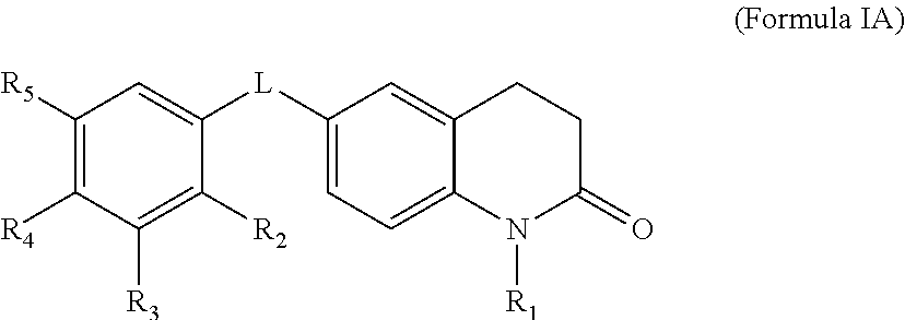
C1([R5])=C([R4])C([R3])=C([R2])C([L]C2=CC=C3C(=C2)CCC(=O)N3[R1])=C1
